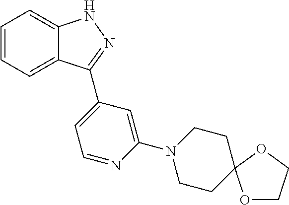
C1=CC=C2C(=C1)NN=C2C1=CC=NC(N2CCC3(CC2)OCCO3)=C1
